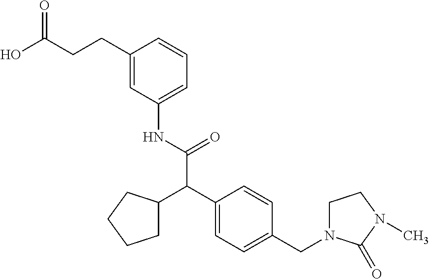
C1=C(CCC(O)=O)C=CC=C1NC(C(C1=CC=C(CN2CCN(C)C2=O)C=C1)C1CCCC1)=O
